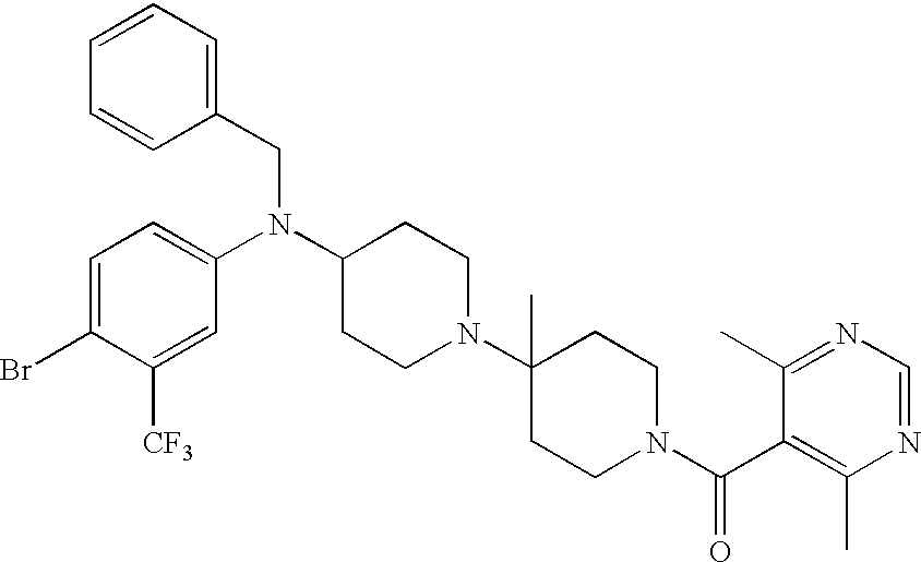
C1=CC(CN(C2CCN(C3(C)CCN(C(C4=C(C)N=CN=C4C)=O)CC3)CC2)C2=CC=C(Br)C([CF3])=C2)=CC=C1
